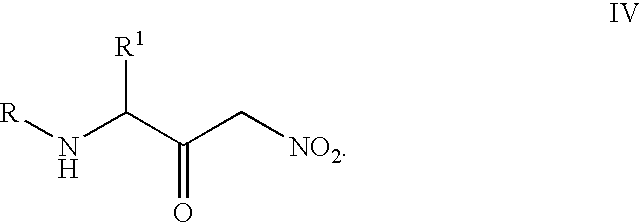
[R]NC(C(C[NO2])=O)[R1]
